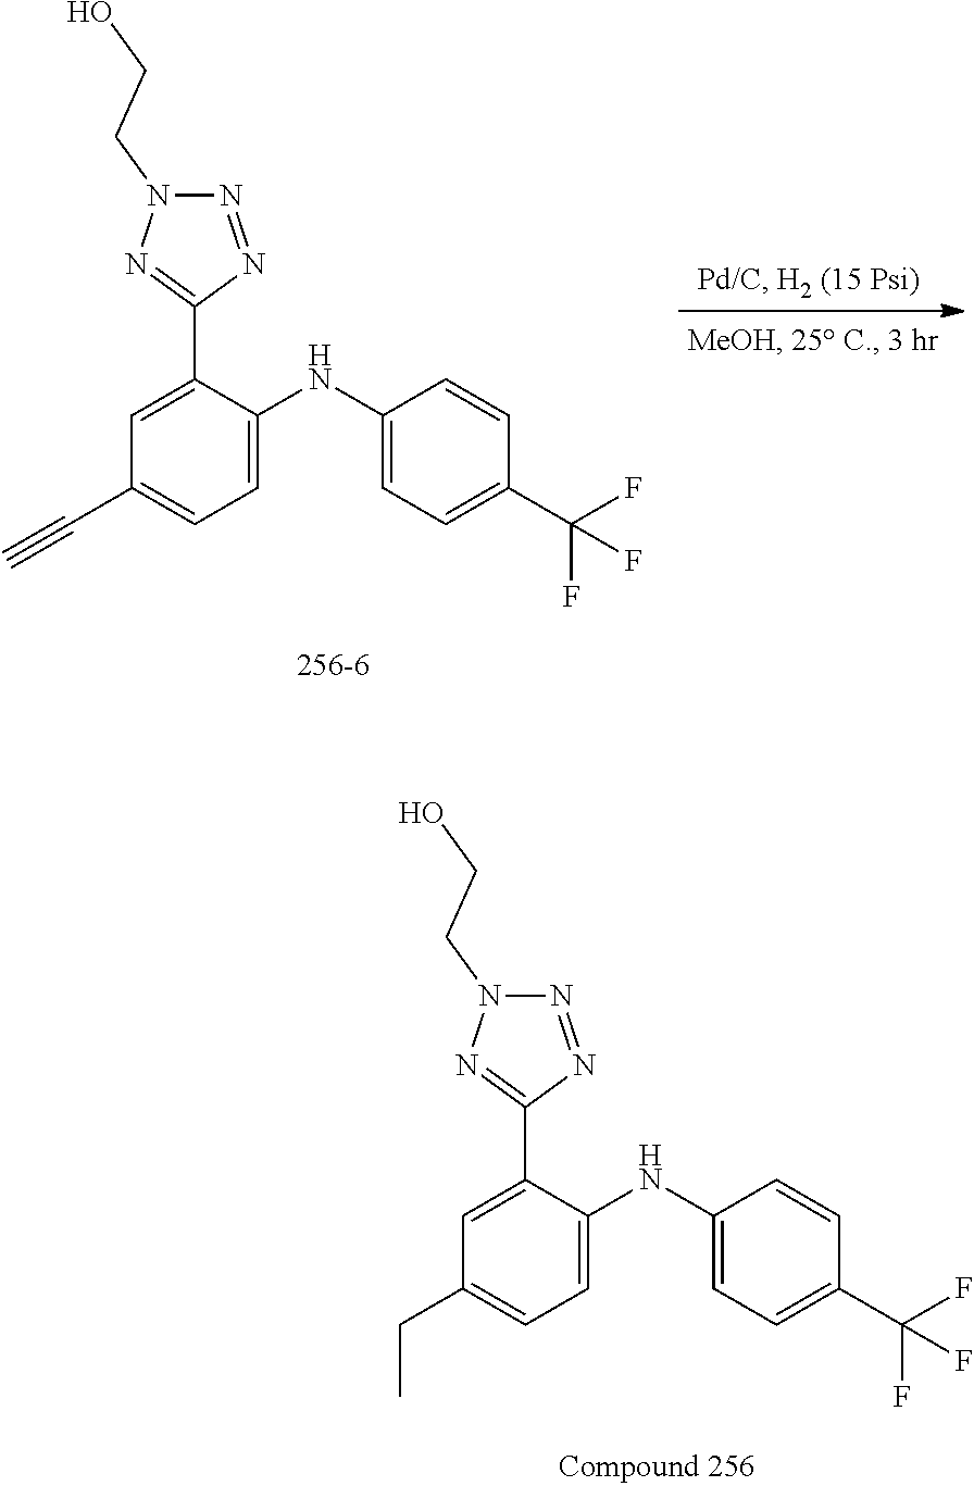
C1(CC)=CC=C(NC2=CC=C(C(F)(F)F)C=C2)C(C2=NN(CCO)N=N2)=C1.C1(C#C)=CC=C(NC2=CC=C(C(F)(F)F)C=C2)C(C2=NN(CCO)N=N2)=C1
